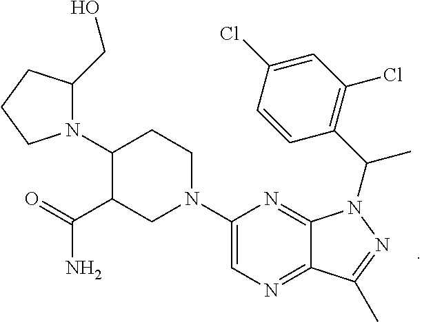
N1=C2C(=NC=C1N1CCC(N3C(CO)CCC3)C(C(=O)N)C1)C(C)=NN2C(C1=C(Cl)C=C(Cl)C=C1)C
